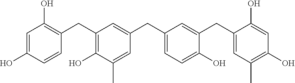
C1(CC2=C(O)C=C(O)C=C2)=C(O)C(C)=CC(CC2=CC=C(O)C(CC3=CC(C)=C(O)C=C3O)=C2)=C1
